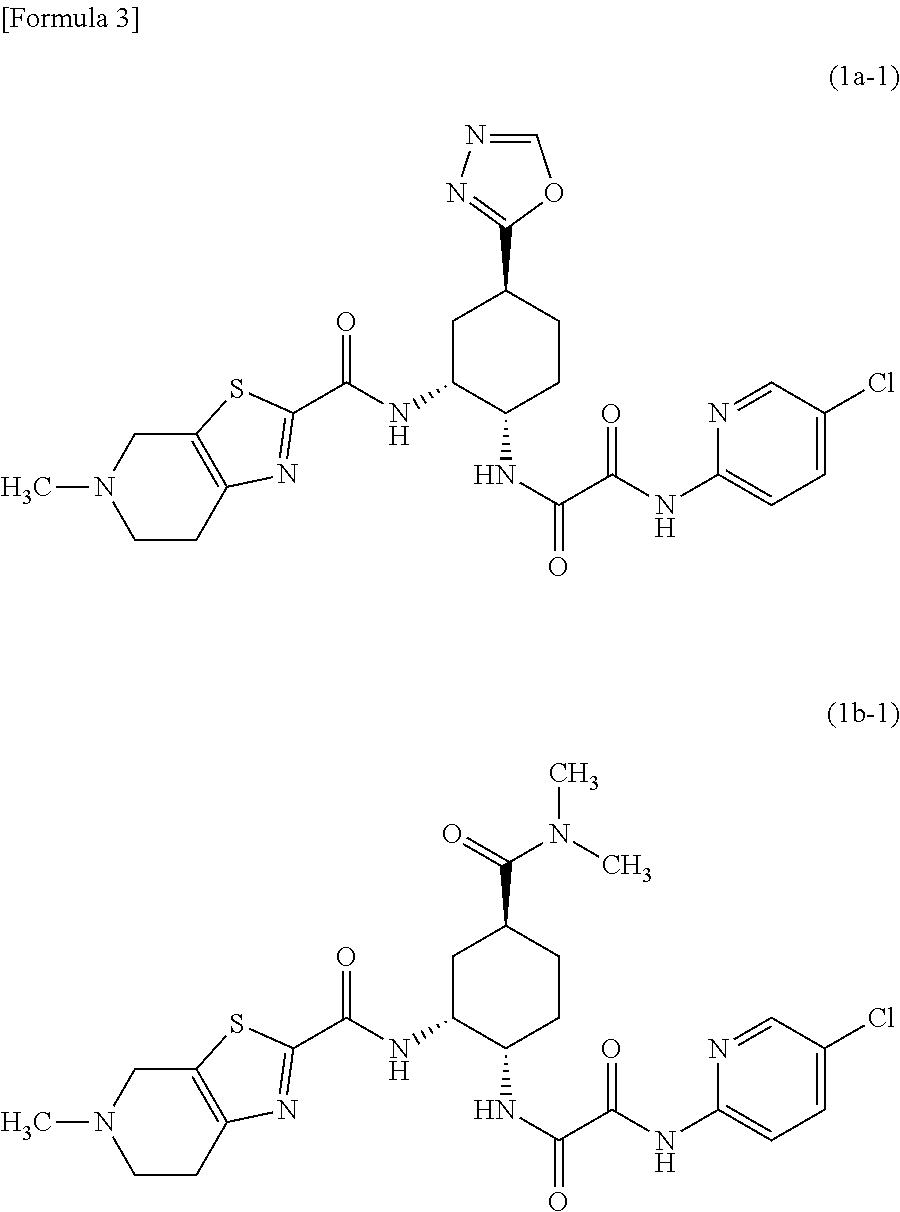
CN1CCC2=C(C1)SC(C(NC1C(NC(=O)C(NC3=CC=C(Cl)C=N3)=O)CCC(C3=NN=CO3)C1)=O)=N2.CN1CCC2=C(C1)SC(C(NC1C(NC(=O)C(NC3=CC=C(Cl)C=N3)=O)CCC(C(N(C)C)=O)C1)=O)=N2
